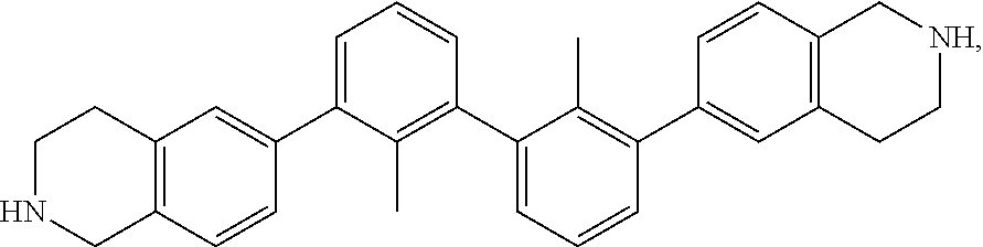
C1=CC(C2=CC3=C(C=C2)C[NH]CC3)=C(C)C(C2=C(C)C(C3=CC4=C(C=C3)CNCC4)=CC=C2)=C1
